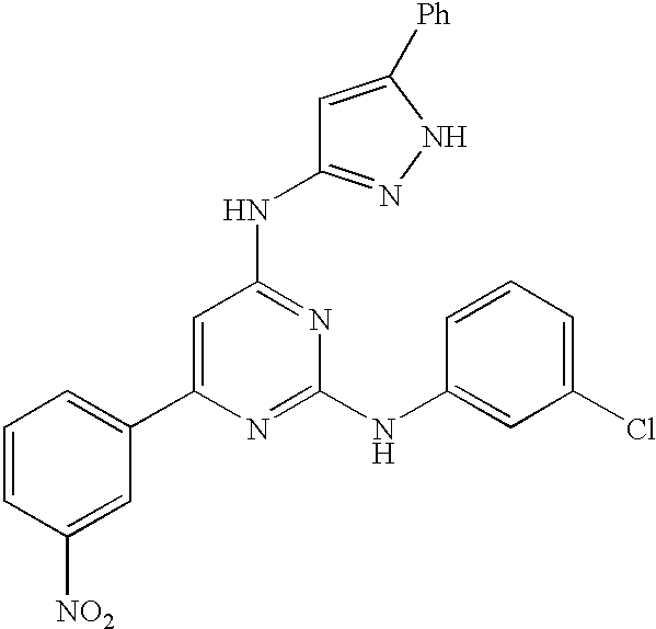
C1=CC([NO2])=CC(C2=CC(NC3=NNC([Ph])=C3)=NC(NC3=CC(Cl)=CC=C3)=N2)=C1
